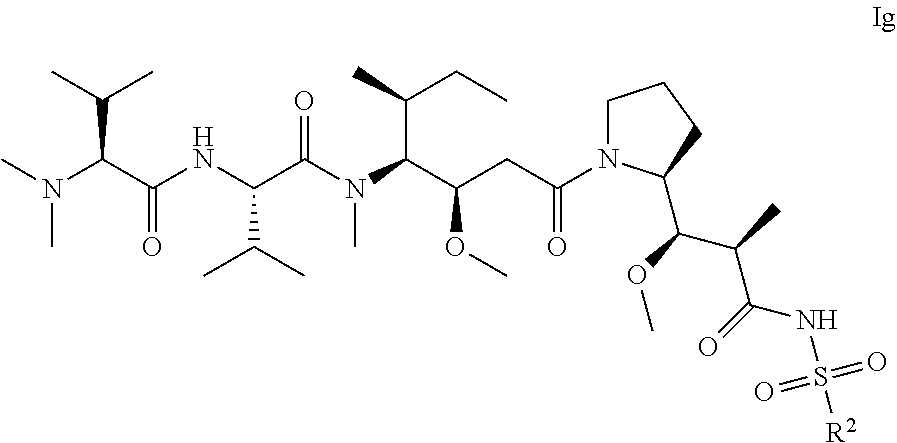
C1N(C(CC(C(N(C(C(NC(C(N(C)C)C(C)C)=O)C(C)C)=O)C)C(C)CC)OC)=O)C(C(OC)C(C)C(=O)NS([R2])(=O)=O)CC1
